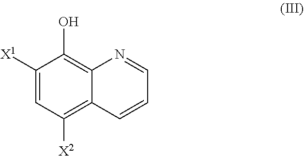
C1([X1])=CC([X2])=C2C(=C1O)N=CC=C2
